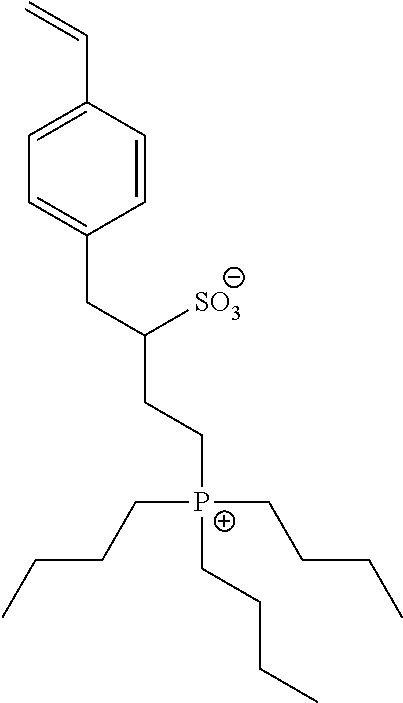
C1=CC(C=C)=CC=C1CC(CC[P+](CCCC)(CCCC)CCCC)[SO3]
